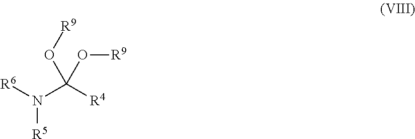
[R6]N(C([R4])(O[R9])O[R9])[R5]
